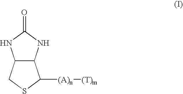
C12C(NC(=O)N1)C([(A)n][(T)m])SC2
